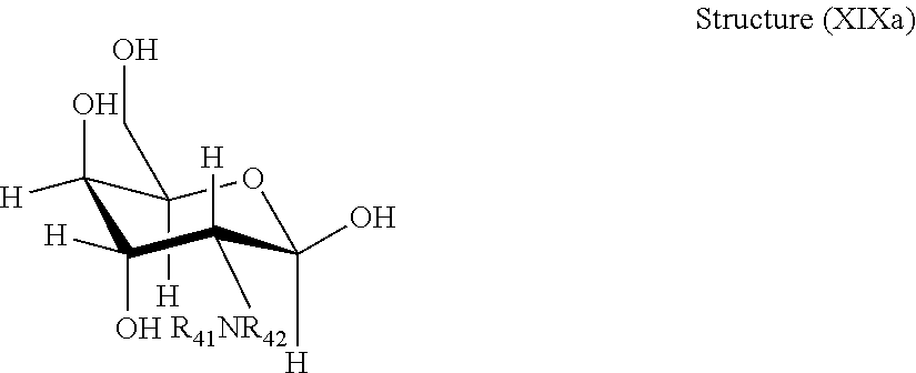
[H]C1(CO)C([H])(O)C(O)([H])C([H])([R41NR42])C([H])(O)O1
